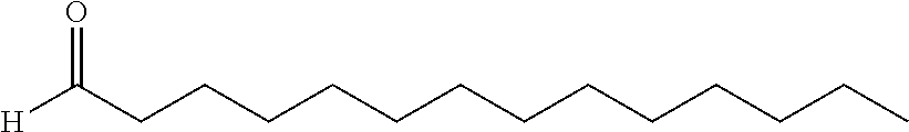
[H]C(CCCCCCCCCCCCC)=O
